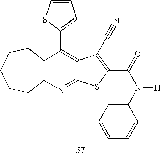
C12=C(N=C3C(=C1C1=CC=CS1)C(C#N)=C(C(=O)N([H])C1=CC=CC=C1)S3)CCCCC2
